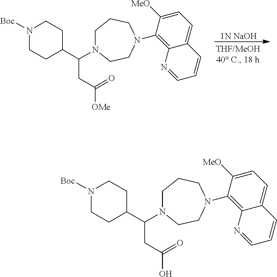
C1(C(CC(=O)[OMe])N2CCCN(C3=C4C(=CC=C3[MeO])C=CC=N4)CC2)CCN([Boc])CC1.[1N NaOH].C1(C(CC(=O)O)N2CCCN(C3=C4C(=CC=C3[MeO])C=CC=N4)CC2)CCN([Boc])CC1
